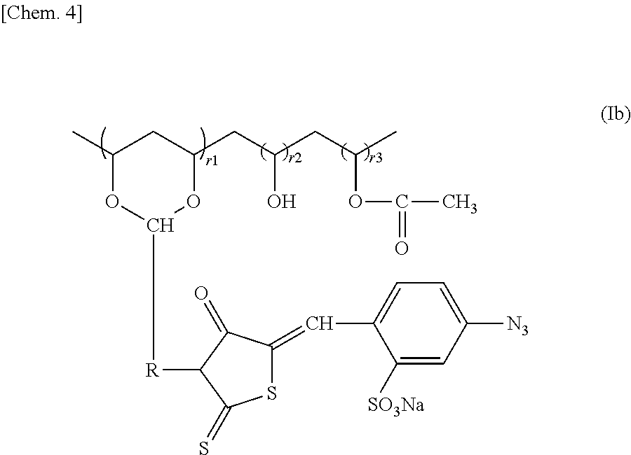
C1(C)CC(CC(CC(C)OC(=O)C)O)OC([R]C2C(=S)SC(=CC3=CC=C([N3])C=C3[SO3Na])C2=O)O1
